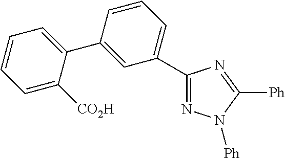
C1=C([CO2H])C(C2=CC(C3=NN([Ph])C([Ph])=N3)=CC=C2)=CC=C1
